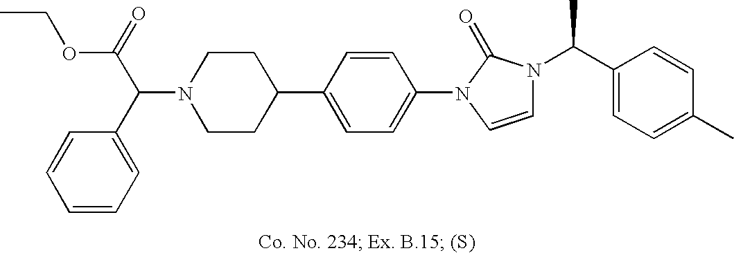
N1(C(C2=CC=CC=C2)C(=O)OCC)CCC(C2=CC=C(N3C=CN(C(C4=CC=C(C)C=C4)C)C3=O)C=C2)CC1
